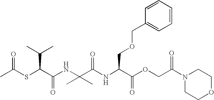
C(C(NC(C(OCC(N1CCOCC1)=O)=O)COCC1=CC=CC=C1)=O)(NC(C(SC(C)=O)C(C)C)=O)(C)C
